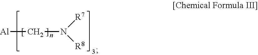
[Al]CN([R7])[R8]
